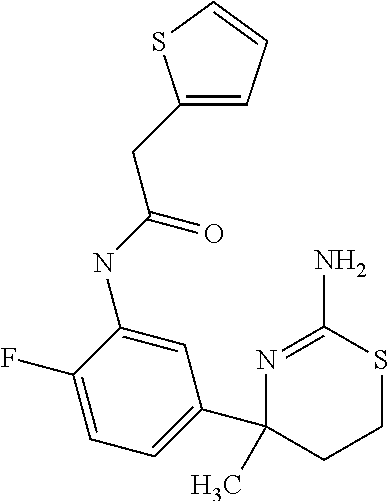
C1(CC(NC2=CC(C3(C)CCSC(N)=N3)=CC=C2F)=O)=CC=CS1
